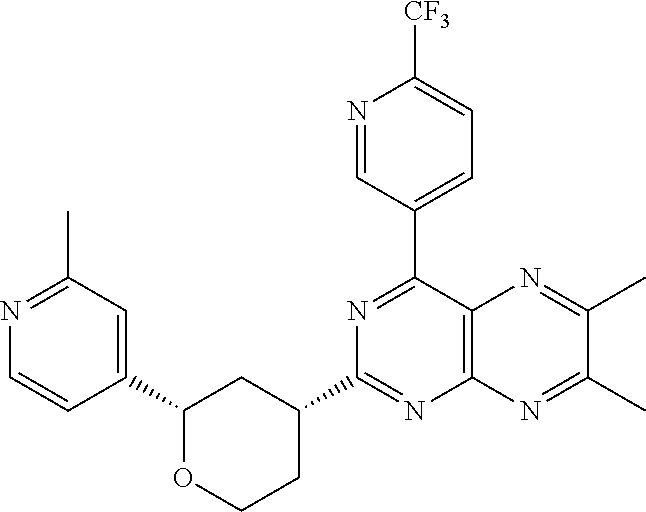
C1(C2=NC(C3CCOC(C4=CC(C)=NC=C4)C3)=NC3=C2N=C(C)C(C)=N3)=CC=C([CF3])N=C1
